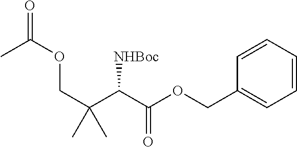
C1=CC=CC(COC(C(C(COC(=O)C)(C)C)[NHBoc])=O)=C1
